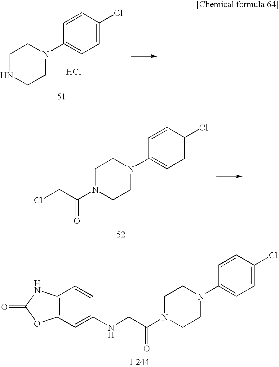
C1=CC(N2CCNCC2)=CC=C1Cl.Cl.C1=CC(N2CCN(C(CCl)=O)CC2)=CC=C1Cl.C1=CC(N2CCN(C(CNC3=CC4=C(C=C3)NC(=O)O4)=O)CC2)=CC=C1Cl
